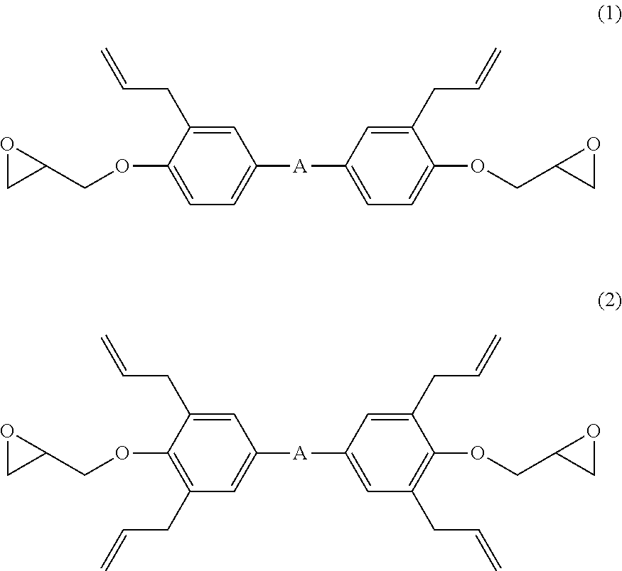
C1=C(CC=C)C(OCC2OC2)=CC=C1[A]C1=CC=C(OCC2OC2)C(CC=C)=C1.C1=C(CC=C)C(OCC2OC2)=C(CC=C)C=C1[A]C1=CC(CC=C)=C(OCC2OC2)C(CC=C)=C1
